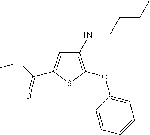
C1(NCCCC)=C(OC2=CC=CC=C2)SC(C(OC)=O)=C1
